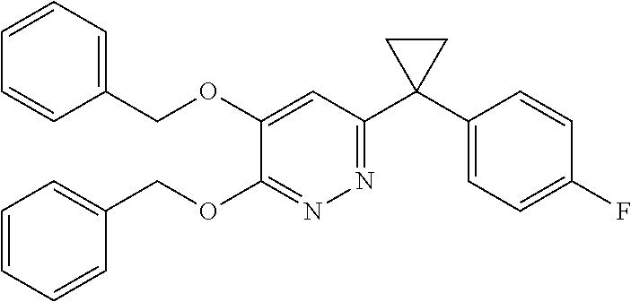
C1(OCC2=CC=CC=C2)=NN=C(C2(C3=CC=C(F)C=C3)CC2)C=C1OCC1=CC=CC=C1
